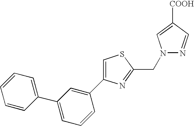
C1=C(C2=CC(C3=CC=CC=C3)=CC=C2)N=C(CN2N=CC([COOH])=C2)S1
